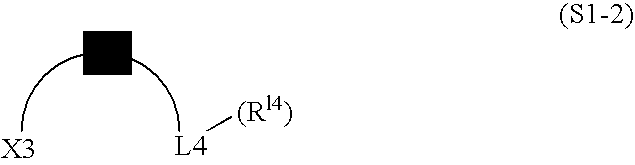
[(Rl4)][L4]
